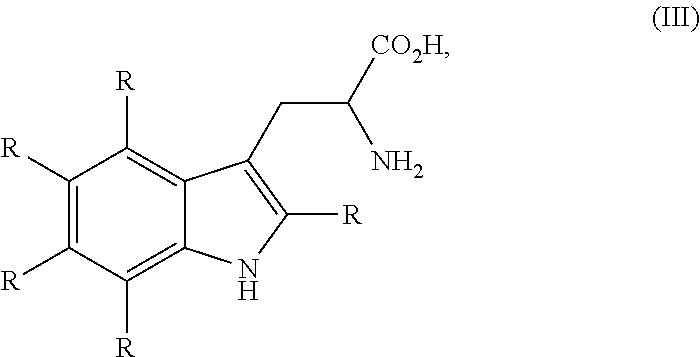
C1([R])=C([R])C([R])=C2C(=C1[R])C(CC([CO2H])N)=C([R])N2
